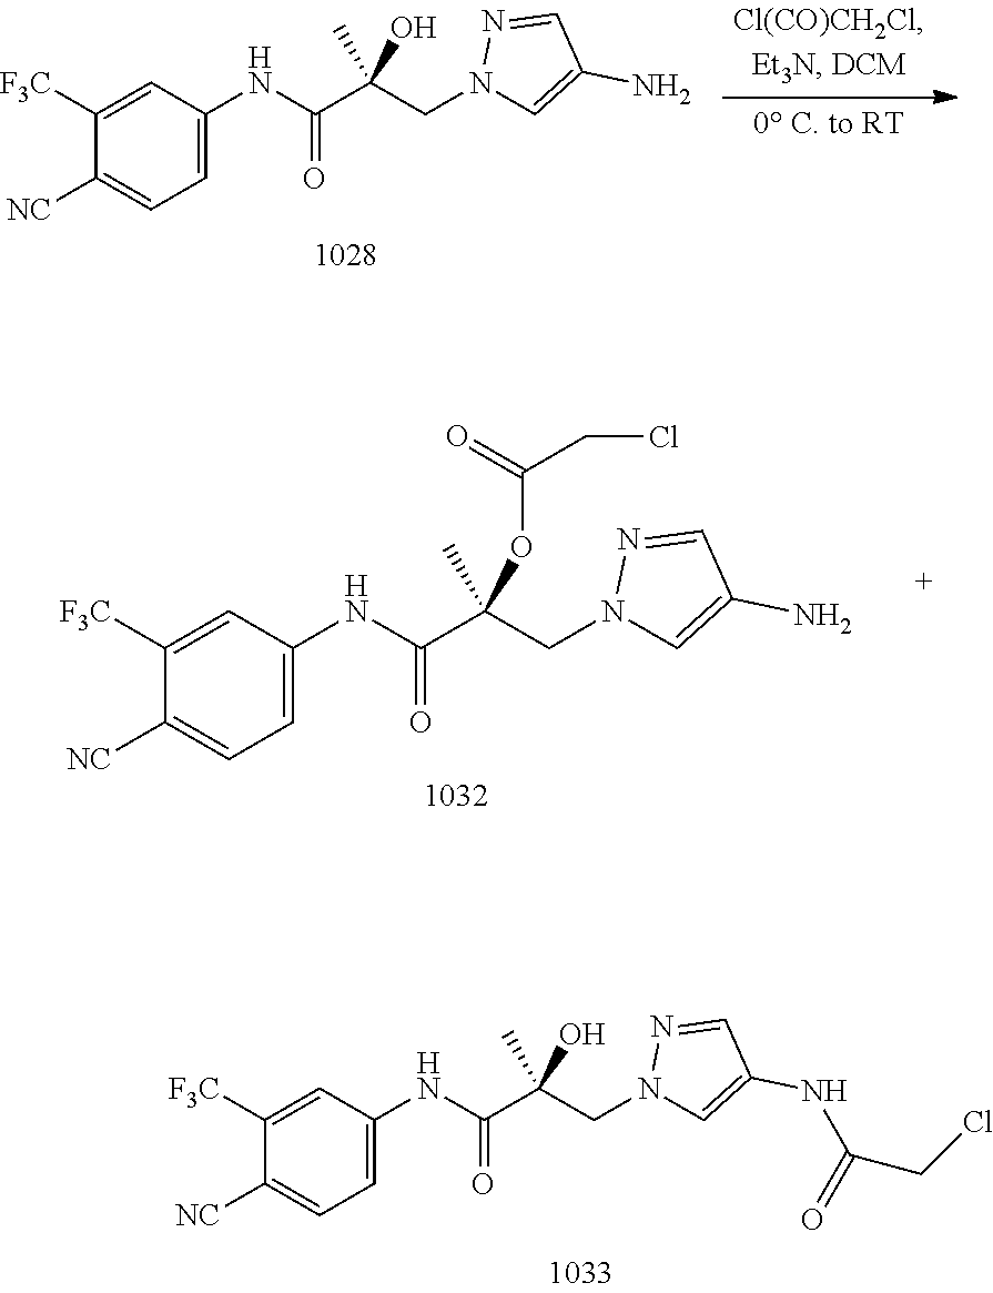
C1([F3C])=CC(NC(C(CN2C=C(N)C=N2)(C)OC(CCl)=O)=O)=CC=C1[NC].C1([F3C])=CC(NC(C(CN2C=C(N)C=N2)(C)O)=O)=CC=C1[NC].C1([F3C])=CC(NC(C(CN2C=C(NC(=O)CCl)C=N2)(C)O)=O)=CC=C1[NC]
